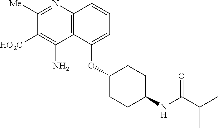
N1=C([Me])C([HO2C])=C(N)C2=C1C=CC=C2OC1CCC(NC(C(C)C)=O)CC1
